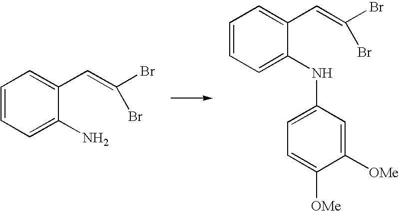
C1=CC=C(N)C(C=C(Br)Br)=C1.C1=CC=C(NC2=CC=C([OMe])C([OMe])=C2)C(C=C(Br)Br)=C1
